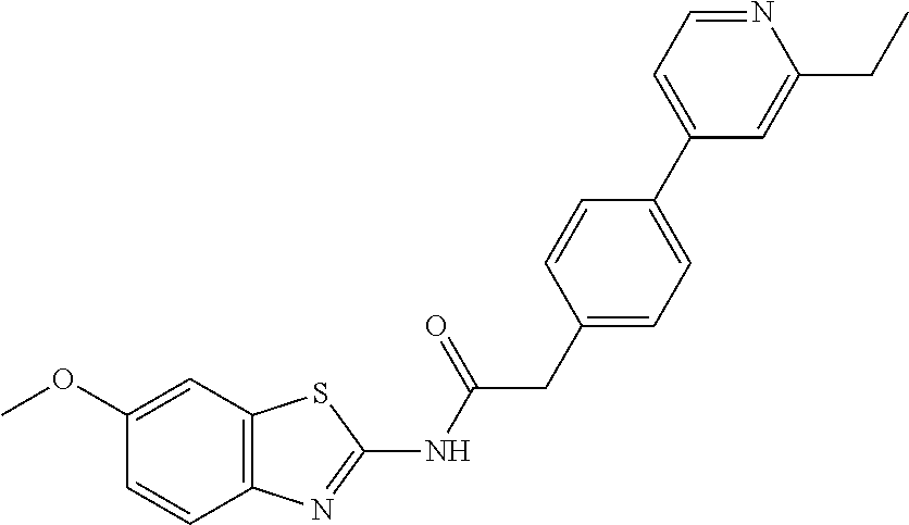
C12=C(C=C(OC)C=C1)SC(NC(CC1=CC=C(C3=CC=NC(CC)=C3)C=C1)=O)=N2
